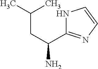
N1C(C(CC(C)C)N)=NC=C1
